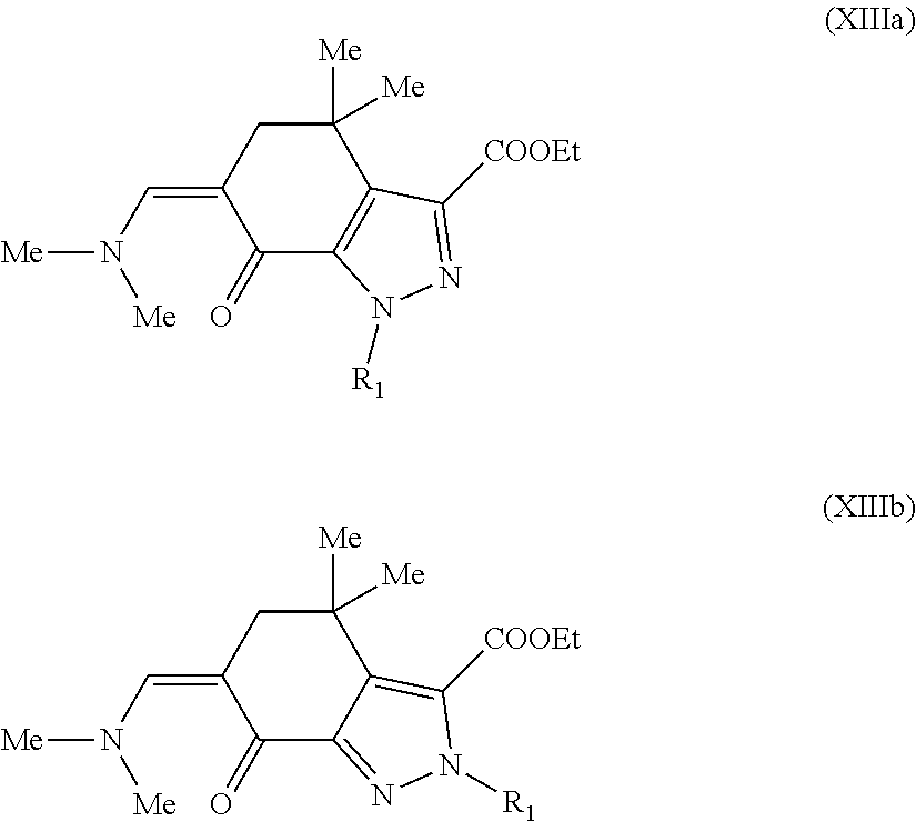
C1(=O)C2=C(C([Me])([Me])CC1=CN([Me])[Me])C([COOEt])=NN2[R1].C1(=O)C2=NN([R1])C([COOEt])=C2C([Me])([Me])CC1=CN([Me])[Me]
